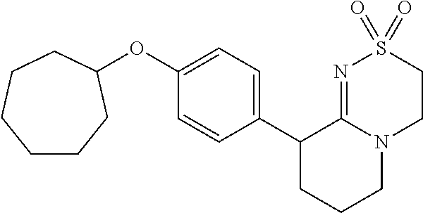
C1(C2=CC=C(OC3CCCCCC3)C=C2)CCCN2C1=NS(=O)(=O)CC2
